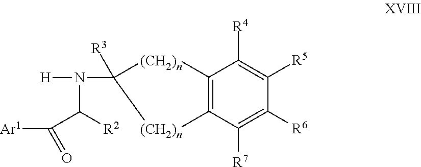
C12=C(C([R7])=C([R6])C([R5])=C1[R4])[(CH2)n]C(N([H])C([R2])C([Ar1])=O)([R3])[(CH2)n]2
